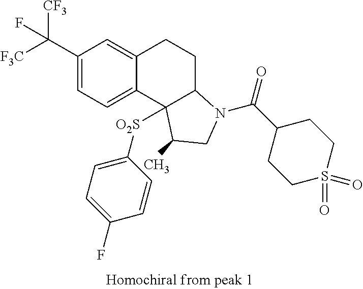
C(C1=CC=C2C(=C1)CCC1C2([O2S]C2=CC=C(F)C=C2)C(C)CN1C(C1CCS(=O)(=O)CC1)=O)([F3C])([CF3])F
